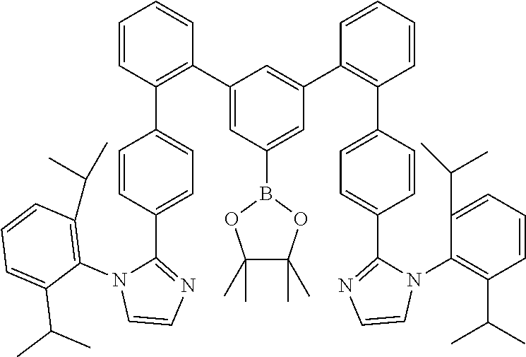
C1=CC(C2=CC=C(C3=NC=CN3C3=C(C(C)C)C=CC=C3C(C)C)C=C2)=C(C2=CC(B3OC(C)(C)C(C)(C)O3)=CC(C3=C(C4=CC=C(C5=NC=CN5C5=C(C(C)C)C=CC=C5C(C)C)C=C4)C=CC=C3)=C2)C=C1
